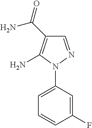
C1=C(N2N=CC(C(N)=O)=C2N)C=C(F)C=C1
